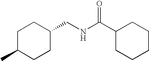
C1C(C)CCC(CNC(C2CCCCC2)=O)C1
